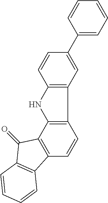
C12=C(C3=C(C=C1)C1=C(C3=O)C=CC=C1)NC1=C2C=C(C2=CC=CC=C2)C=C1
